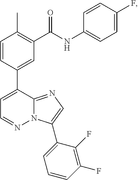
C1=CC(C2=CC=NN3C2=NC=C3C2=CC=CC(F)=C2F)=CC(C(NC2=CC=C(F)C=C2)=O)=C1C
